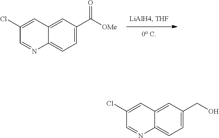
C1=C(C([OMe])=O)C=C2C(=C1)N=CC(Cl)=C2.C1=C(CO)C=C2C(=C1)N=CC(Cl)=C2
